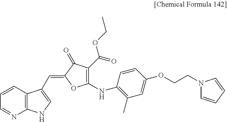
C1=NC2=C(C=C1)C(C=C1OC(NC3=C(C)C=C(OCCN4C=CC=C4)C=C3)=C(C(=O)OCC)C1=O)=CN2
